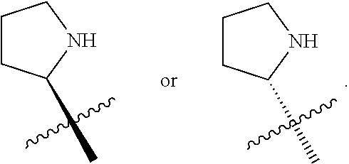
C1CC(C)NC1.C1CC(C)NC1
